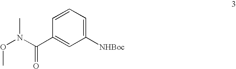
O(N(C(C1=CC([NHBoc])=CC=C1)=O)C)C
